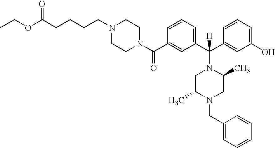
CCOC(CCCCN1CCN(C(C2=CC(C(N3CC(C)N(CC4=CC=CC=C4)CC3C)(C3=CC(O)=CC=C3)[H])=CC=C2)=O)CC1)=O
